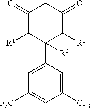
C1(C2([R3])C([R2])C(=O)CC(=O)C2[R1])=CC([F3C])=CC([CF3])=C1
